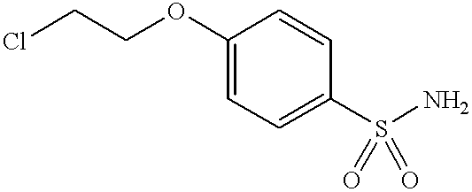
ClCCOC1=CC=C(S(N)(=O)=O)C=C1
